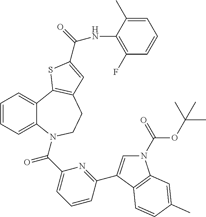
C1=CC=C2C(=C1)C1=C(CCN2C(C2=CC=CC(C3=CN(C(=O)OC(C)(C)C)C4=C3C=CC(C)=C4)=N2)=O)C=C(C(=O)NC2=C(F)C=CC=C2C)S1
